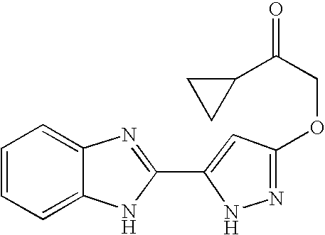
C1=C2C(=CC=C1)N=C(C1=CC(OCC(C3CC3)=O)=NN1)N2
